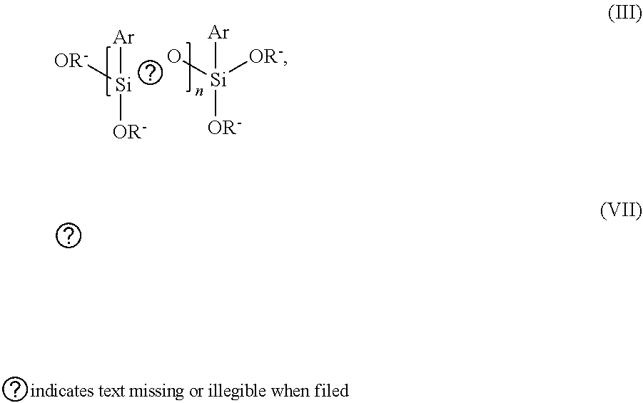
[Ar][Si]([OR-])[OR-].O[Si]([OR-])([Ar])[OR-]
